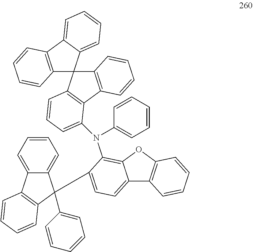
C12=CC=C(C3(C4=CC=CC=C4)C4=CC=CC=C4C4=C3C=CC=C4)C(N(C3=CC=CC=C3)C3=CC=CC4=C3C3=C(C45C4=C(C6=CC=CC=C56)C=CC=C4)C=CC=C3)=C1OC1=C2C=CC=C1
